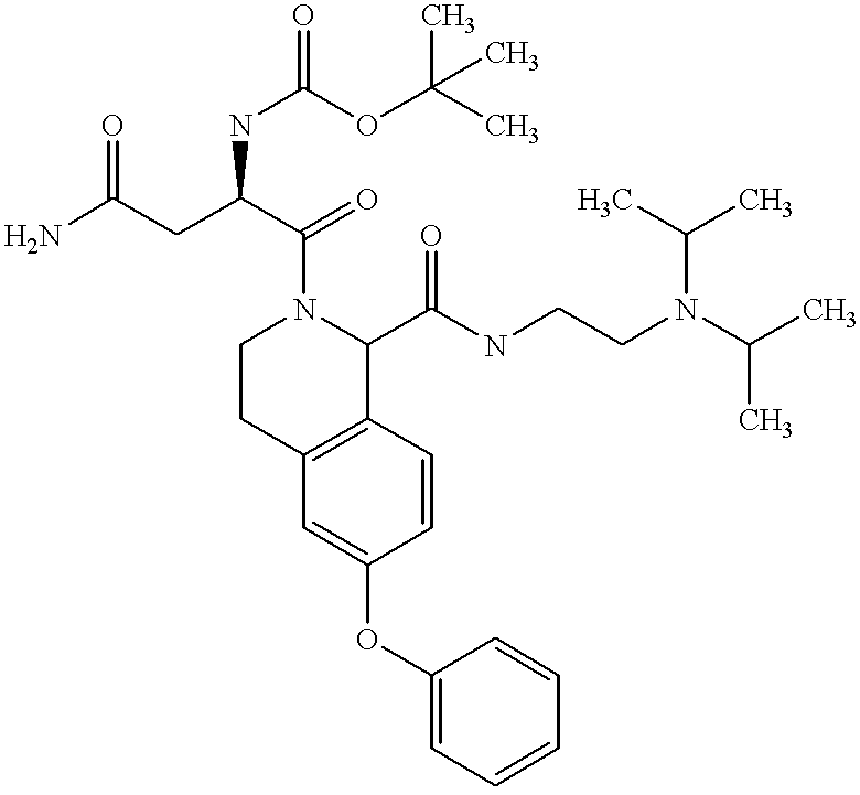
O(C1=CC2=C(C=C1)C(C(NCCN(C(C)C)C(C)C)=O)N(C(=O)C(NC(=O)OC(C)(C)C)CC(N)=O)CC2)C1=CC=CC=C1
